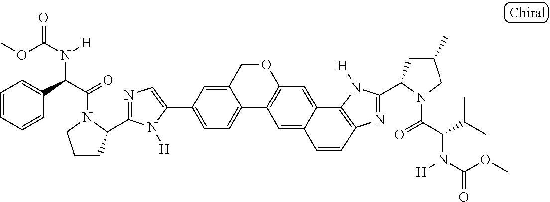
C1(C2=CC=C3C(=C2)COC2=C3C=C3C(=C2)C2=C(N=C(C4CC(C)CN4C(=O)C(C(C)C)N([H])C(OC)=O)N2[H])C=C3)=CN=C(C2CCCN2C(=O)C(C2=CC=CC=C2)N([H])C(OC)=O)N1[H]
